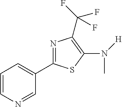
C1=CN=CC(C2=NC(C(F)(F)F)=C(N(C)[H])S2)=C1
